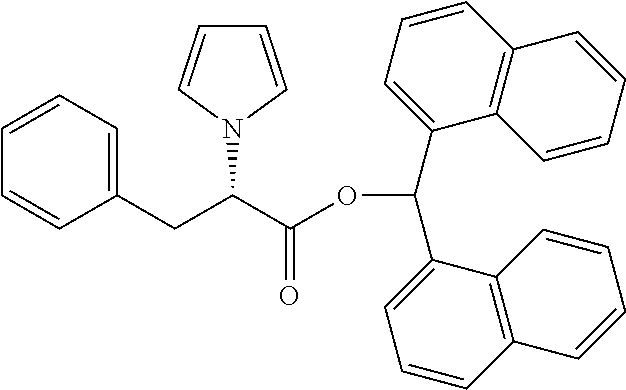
N1(C(C(OC(C2=CC=CC3=C2C=CC=C3)C2=CC=CC3=C2C=CC=C3)=O)CC2=CC=CC=C2)C=CC=C1
